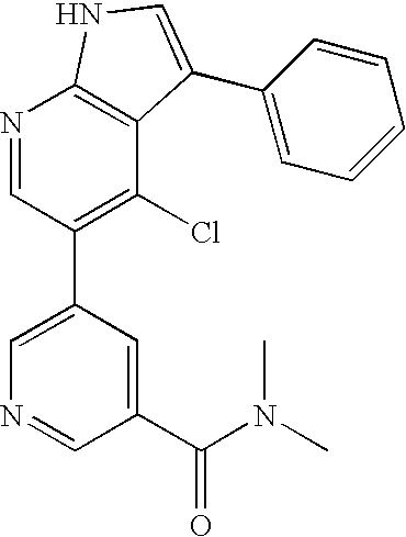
C1(C2=C(Cl)C3=C(N=C2)NC=C3C2=CC=CC=C2)=CN=CC(C(N(C)C)=O)=C1
